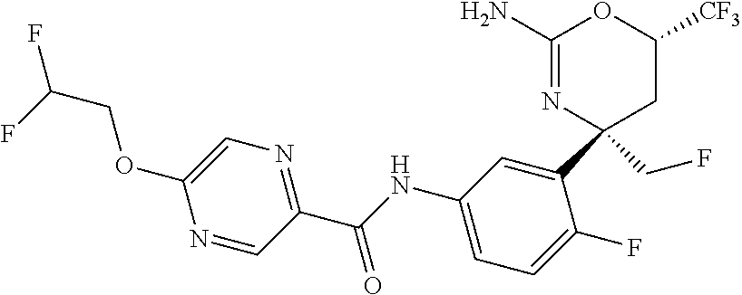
C1(N)=NC(C2=CC(NC(C3=NC=C(OCC(F)F)N=C3)=O)=CC=C2F)(CF)CC([CF3])O1
